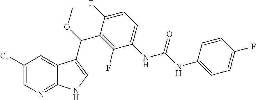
ClC1=CN=C2C(=C1)C(C(OC)C1=C(F)C(NC(NC3=CC=C(F)C=C3)=O)=CC=C1F)=CN2
